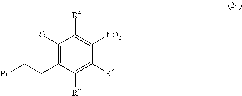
C1([R6])=C(CCBr)C([R7])=C([R5])C([NO2])=C1[R4]
